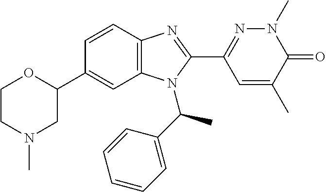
C1=CC2=C(C=C1C1OCCN(C)C1)N(C(C1=CC=CC=C1)C)C(C1=NN(C)C(=O)C(C)=C1)=N2
